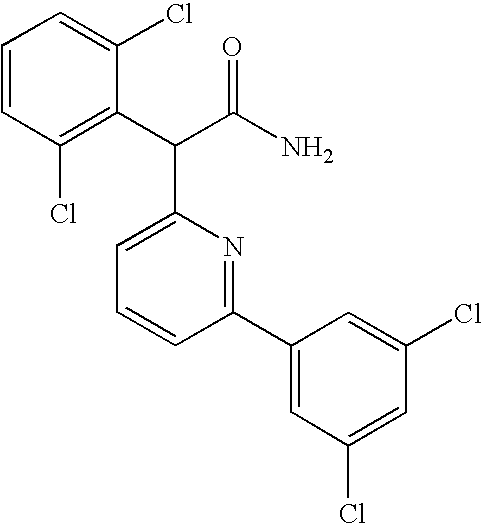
C1=CC=C(Cl)C(C(C(N)=O)C2=CC=CC(C3=CC(Cl)=CC(Cl)=C3)=N2)=C1Cl
